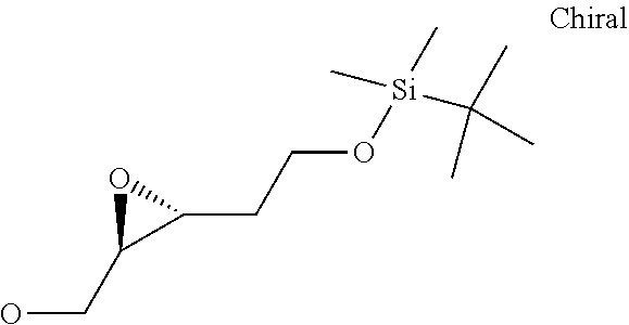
O1C(CO)C1CCO[Si](C(C)(C)C)(C)C
